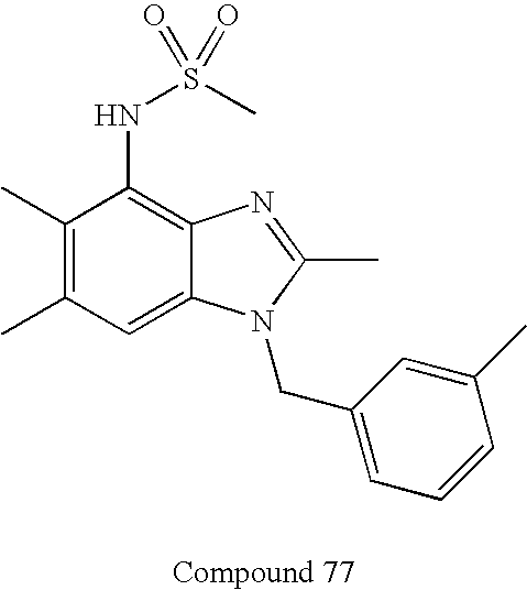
C1(C)=C(C)C=C2C(=C1NS(C)(=O)=O)N=C(C)N2CC1=CC=CC(C)=C1
